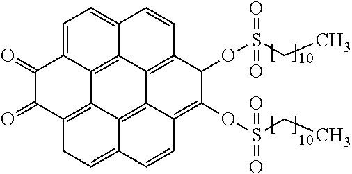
C1=C2C3=C4C(=C1)C=CC1=C4C4=C5C3=C(C(=O)C2=O)CC=C5C=CC4=C(OS(=O)(CC)=O)C1OS(CC)(=O)=O
